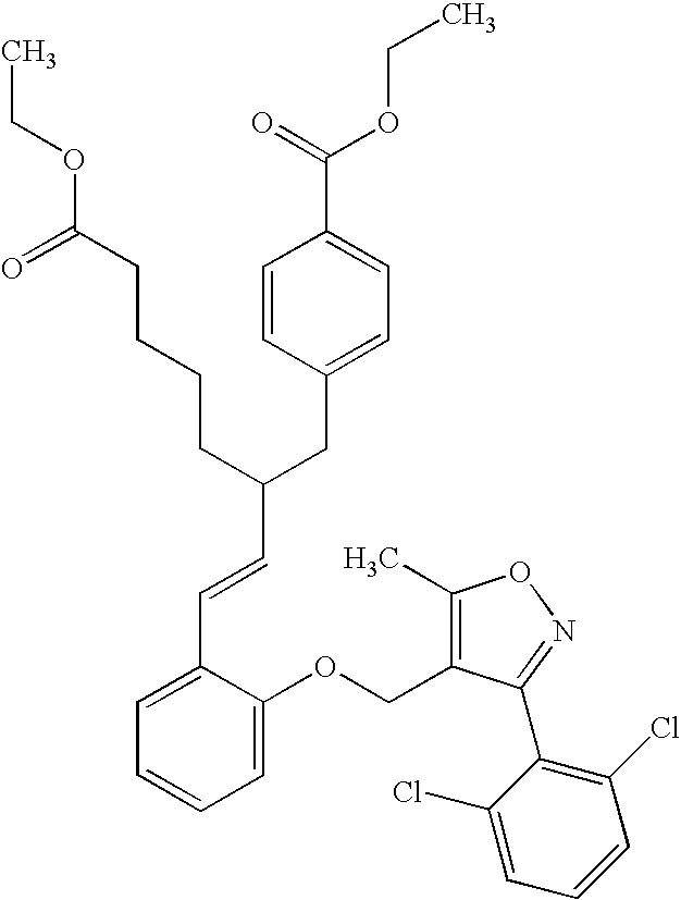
C1=C(OCC2=C(C)ON=C2C2=C(Cl)C=CC=C2Cl)C(C=CC(CC2=CC=C(C(=O)OCC)C=C2)CCCCC(OCC)=O)=CC=C1
